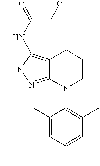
C12=C(NC(=O)COC)N(C)N=C1N(C1=C(C)C=C(C)C=C1C)CCC2
